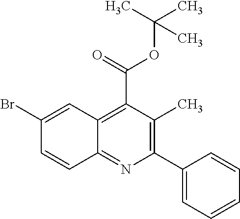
C12=C(C(=O)OC(C)(C)C)C(C)=C(C3=CC=CC=C3)N=C1C=CC(Br)=C2
